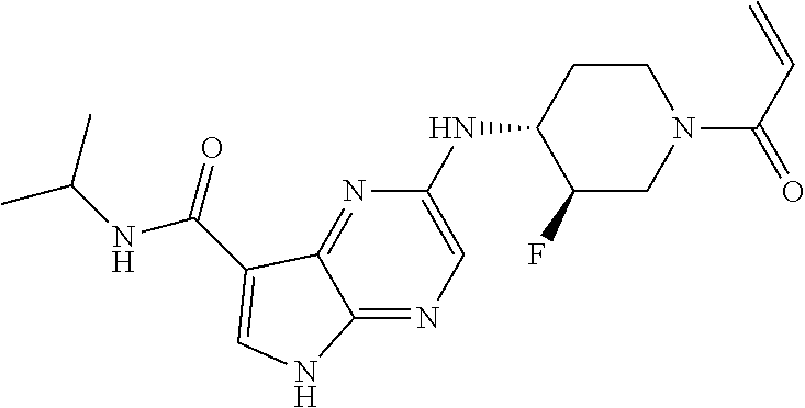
N(C1C(F)CN(C(C=C)=O)CC1)C1=CN=C2C(=N1)C(C(NC(C)C)=O)=CN2
